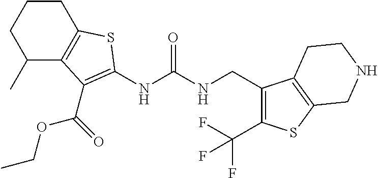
C1(C)C2=C(CCC1)SC(NC(NCC1=C(C(F)(F)F)SC3=C1CCNC3)=O)=C2C(OCC)=O
